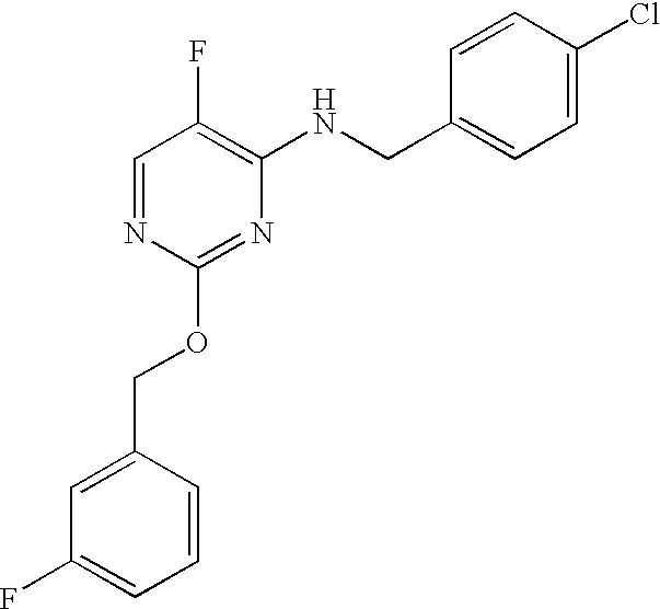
C1=CC(COC2=NC(NCC3=CC=C(Cl)C=C3)=C(F)C=N2)=CC(F)=C1
